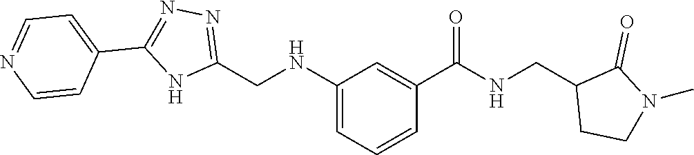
C1(CNC2=CC=CC(C(=O)NCC3CCN(C)C3=O)=C2)=NN=C(C2=CC=NC=C2)N1
